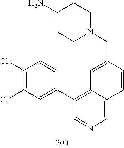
N1(CC2=CC3=C(C4=CC(Cl)=C(Cl)C=C4)C=NC=C3C=C2)CCC(N)CC1
